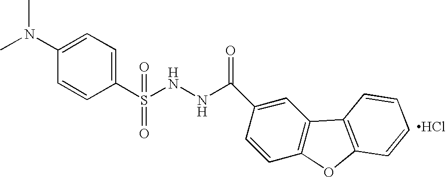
C1(S(NNC(C2=CC3=C(C=C2)OC2=C3C=CC=C2)=O)(=O)=O)=CC=C(N(C)C)C=C1.Cl
